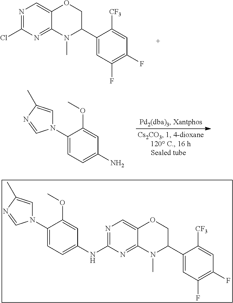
N1=C(Cl)N=C2C(=C1)OCC(C1=CC(F)=C(F)C=C1[CF3])N2C.C1(N2C=C(C)N=C2)=CC=C(N)C=C1OC.N1=C(NC2=CC=C(N3C=C(C)N=C3)C(OC)=C2)N=C2C(=C1)OCC(C1=CC(F)=C(F)C=C1[CF3])N2C
